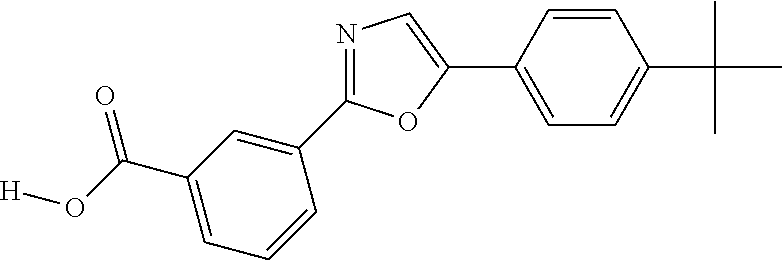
[H]OC(=O)C1=CC=CC(C2=NC=C(C3=CC=C(C(C)(C)C)C=C3)O2)=C1
